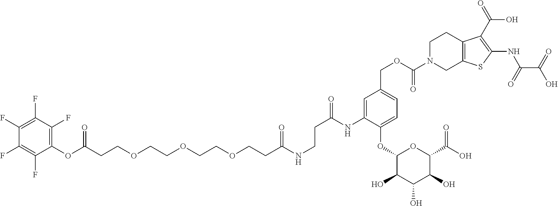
C(CCOCCOCCOCCC(NCCC(=O)NC1=CC(COC(N2CC3=C(CC2)C(C(=O)O)=C(NC(C(O)=O)=O)S3)=O)=CC=C1OC1C(O)C(O)C(O)C(C(O)=O)O1)=O)(OC1=C(F)C(F)=C(F)C(F)=C1F)=O
